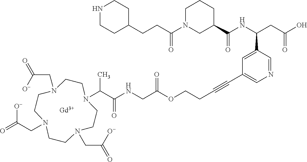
N1CCC(CCC(N2CC(C(NC(CC(O)=O)C3=CC(C#CCCOC(CNC(C(N4CCN(CC(=O)[O-])CCN(CC(=O)[O-])CCN(CC(=O)[O-])CC4)C)=O)=O)=CN=C3)=O)CCC2)=O)CC1.[Gd]
